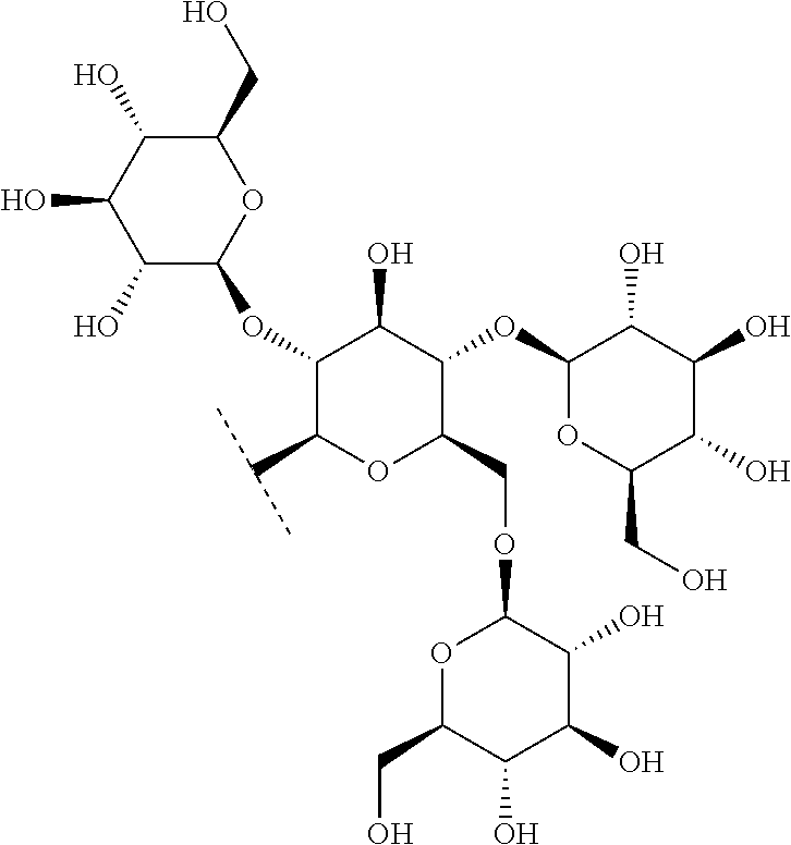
C1(OC2C(O)C(O)C(O)C(CO)O2)C(C(C)C)OC(COC2C(O)C(O)C(O)C(CO)O2)C(OC2OC(CO)C(O)C(O)C2O)C1O
